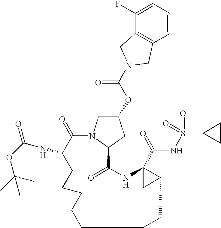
C1(OC(=O)N2CC3=C(C=CC=C3F)C2)CN2C(C1)C(=O)NC1(C(=O)NS(=O)(=O)C3CC3)CC1CCCCCCCC(NC(=O)OC(C)(C)C)C2=O
